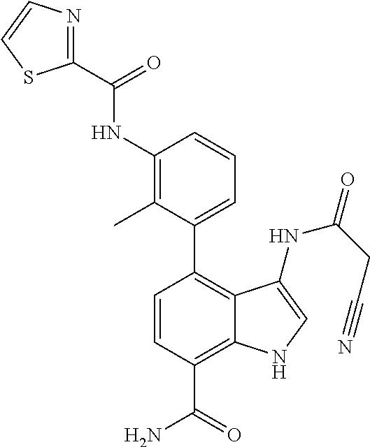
C1(NC(C2=NC=CS2)=O)=C(C)C(C2=C3C(=C(C(=O)N)C=C2)NC=C3NC(CC#N)=O)=CC=C1
